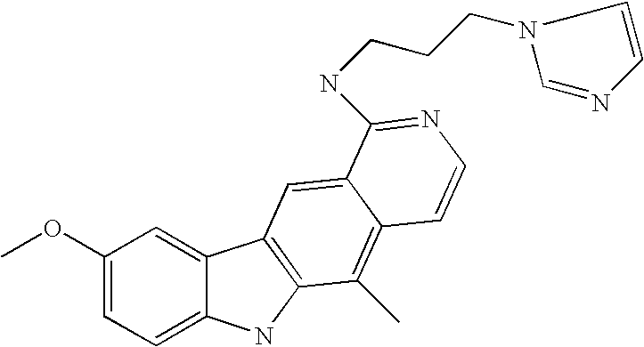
C1(OC)=CC=C2C(=C1)C1=C(N2)C(C)=C2C(=C1)C(NCCCN1C=NC=C1)=NC=C2
